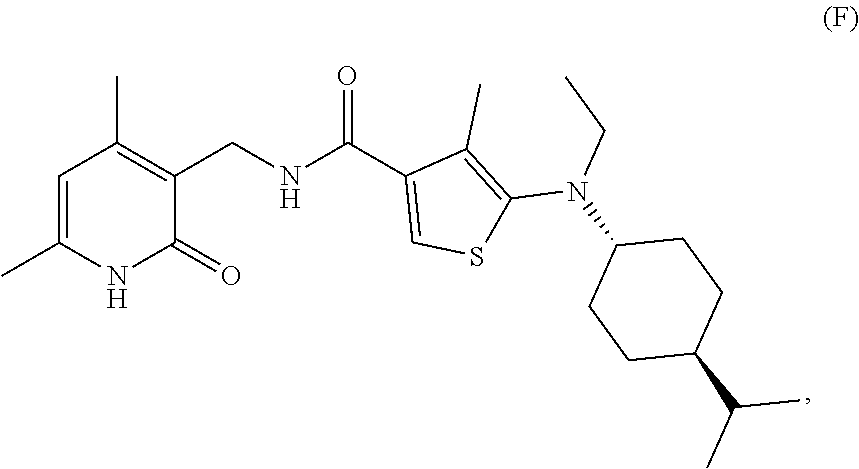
C1=C(C)NC(=O)C(CNC(C2=CSC(N(C3CCC(C(C)C)CC3)CC)=C2C)=O)=C1C
